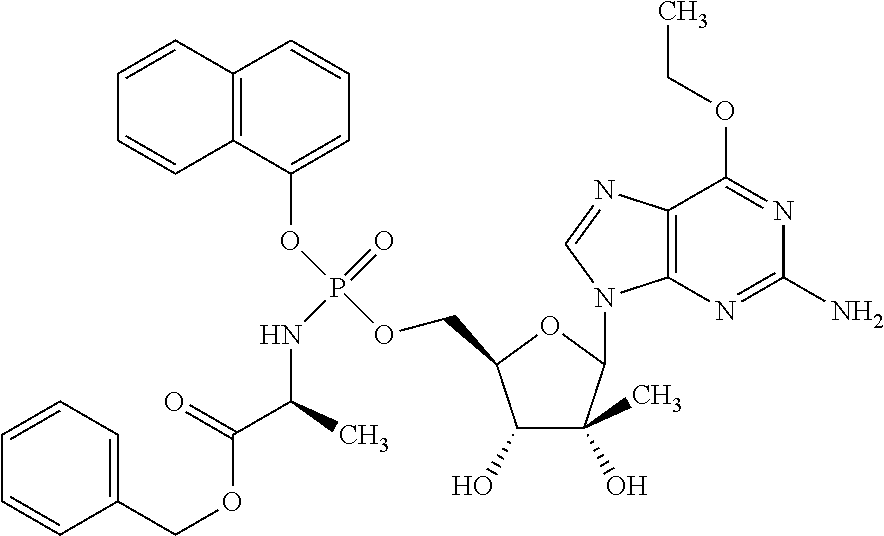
C1(O)C(C)(O)C(N2C3=C(N=C2)C(OCC)=NC(N)=N3)OC1COP(OC1=CC=CC2=C1C=CC=C2)(=O)NC(C(OCC1=CC=CC=C1)=O)C
